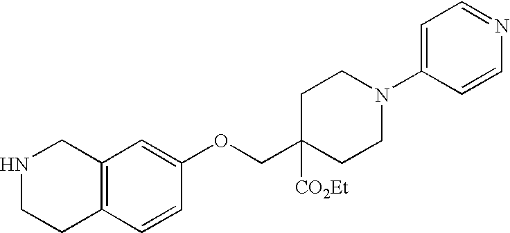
C12=C(C=CC(OCC3([CO2Et])CCN(C4=CC=NC=C4)CC3)=C1)CCNC2
